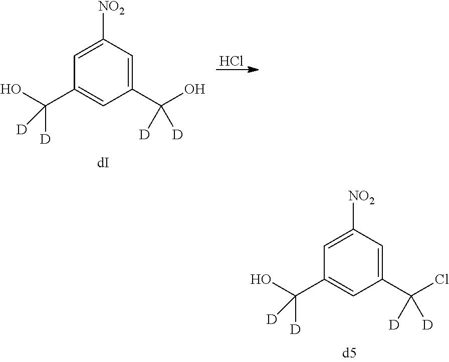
C1=C([NO2])C=C(C(Cl)([D])[D])C=C1C(O)([D])[D].Cl.C1=C([NO2])C=C(C(O)([D])[D])C=C1C(O)([D])[D]
